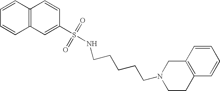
C1(S(NCCCCCN2CCC3=C(C2)C=CC=C3)(=O)=O)=CC2=C(C=C1)C=CC=C2
